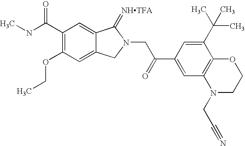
C1(C(NC)=O)=C(OCC)C=C2C(=C1)C(=[NHTFA])N(CC(C1=CC3=C(C(C(C)(C)C)=C1)OCCN3CC#N)=O)C2
